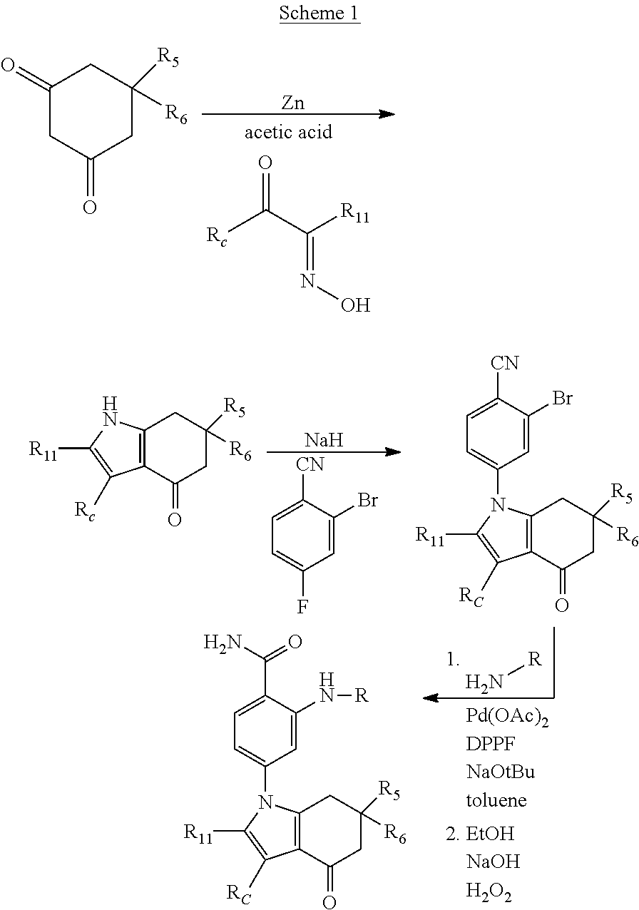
[Rc]C(C([R11])=NO)=O.[Zn].C1(=O)CC(=O)CC([R6])([R5])C1.[Na].C1=C([CN])C(Br)=CC(F)=C1.N[R].C12=C(C(=O)CC([R6])([R5])C1)C([Rc])=C([R11])N2.C12=C(C(=O)CC([R6])([R5])C1)C([RC])=C([R11])N2C1=CC=C([CN])C(Br)=C1.C12=C(C(=O)CC([R6])([R5])C1)C([RC])=C([R11])N2C1=CC=C(C(N)=O)C(N[R])=C1
